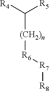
[R4]C([R5])[(CH2)n][R6][R7][R8]
